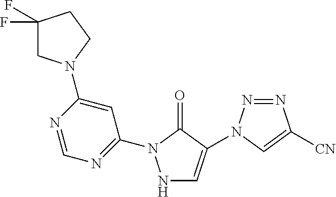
N1C=C(N2N=NC([CN])=C2)C(=O)N1C1=NC=NC(N2CC(F)(F)CC2)=C1
